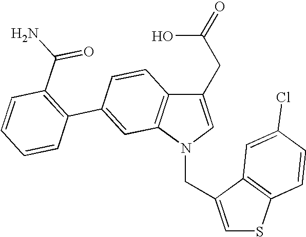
C1(CC(O)=O)=CN(CC2=CSC3=C2C=C(Cl)C=C3)C2=C1C=CC(C1=C(C(=O)N)C=CC=C1)=C2
